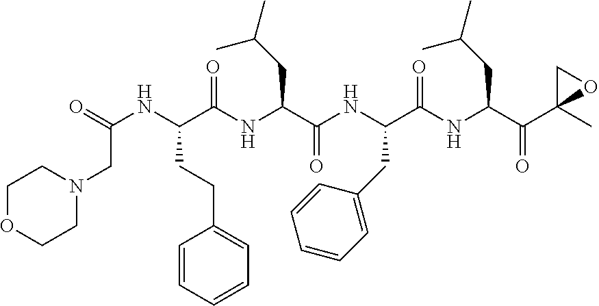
C1OCCN(CC(=O)NC(C(NC(C(NC(C(=O)NC(C(=O)C2(C)OC2)CC(C)C)CC2=CC=CC=C2)=O)CC(C)C)=O)CCC2=CC=CC=C2)C1
